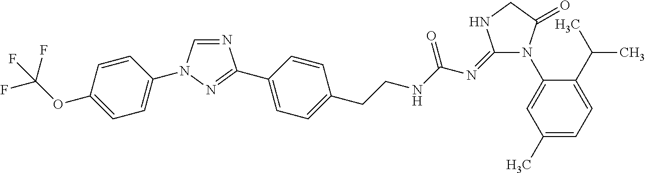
N1=CN(C2=CC=C(OC(F)(F)F)C=C2)N=C1C1=CC=C(CCNC(N=C2N(C3=CC(C)=CC=C3C(C)C)C(=O)CN2)=O)C=C1
